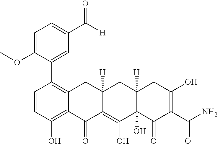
C1=CC(O)=C2C(=C1C1=CC(C([H])=O)=CC=C1OC)CC1([H])C(=C(O)C3(O)C([H])(C1)CC(O)=C(C(N)=O)C3=O)C2=O
